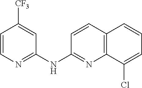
C1=CN=C(NC2=NC3=C(C=C2)C=CC=C3Cl)C=C1[CF3]
